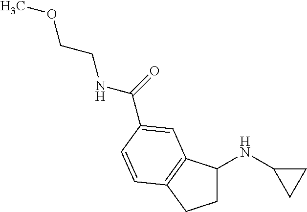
C1C(NC2CC2)C2=C(C1)C=CC(C(=O)NCCOC)=C2
